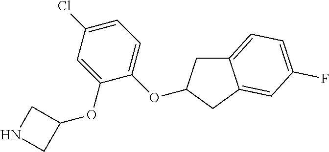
C1C2=CC=C(F)C=C2CC1OC1=CC=C(Cl)C=C1OC1CNC1
